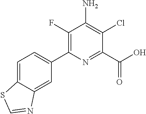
C1(C2=CC=C3C(=C2)N=CS3)=C(F)C(N)=C(Cl)C(C(O)=O)=N1
